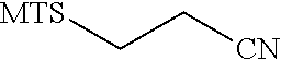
[MTS]CC[CN]
